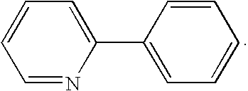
C1=NC(C2=CC=CC=C2)=CC=C1
